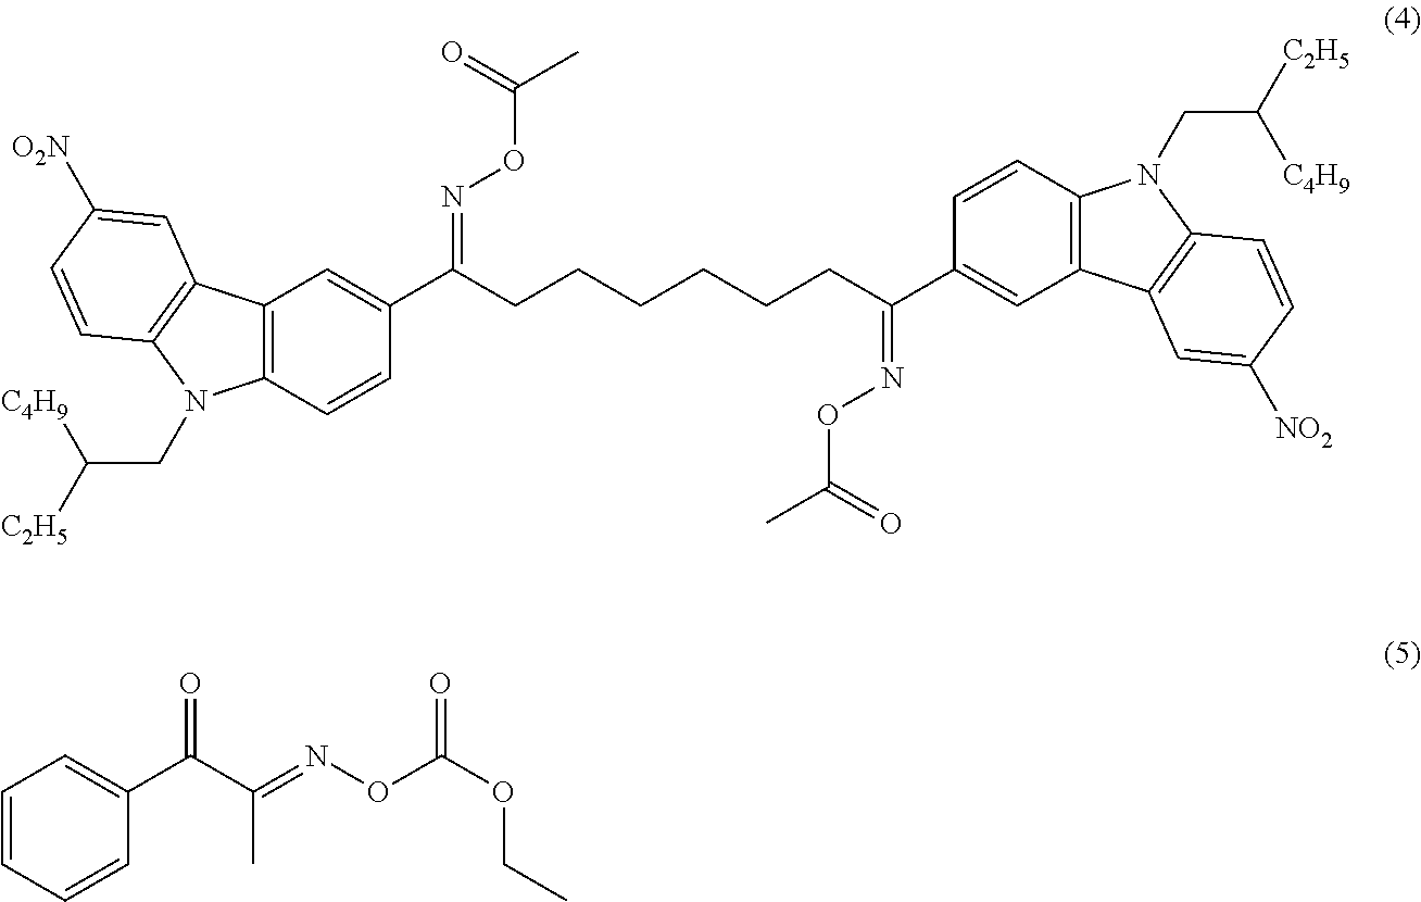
C12=C(C=CC(C(CCCCCCC(=NOC(C)=O)C3=CC4=C(C=C3)N(CC([C2H5])[C4H9])C3=C4C=C([NO2])C=C3)=NOC(C)=O)=C1)N(CC([C2H5])[C4H9])C1=C2C=C([O2N])C=C1.C1=CC=CC(C(C(=NOC(OCC)=O)C)=O)=C1
